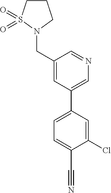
C1(CN2CCCS2(=O)=O)=CC(C2=CC=C(C#N)C(Cl)=C2)=CN=C1
